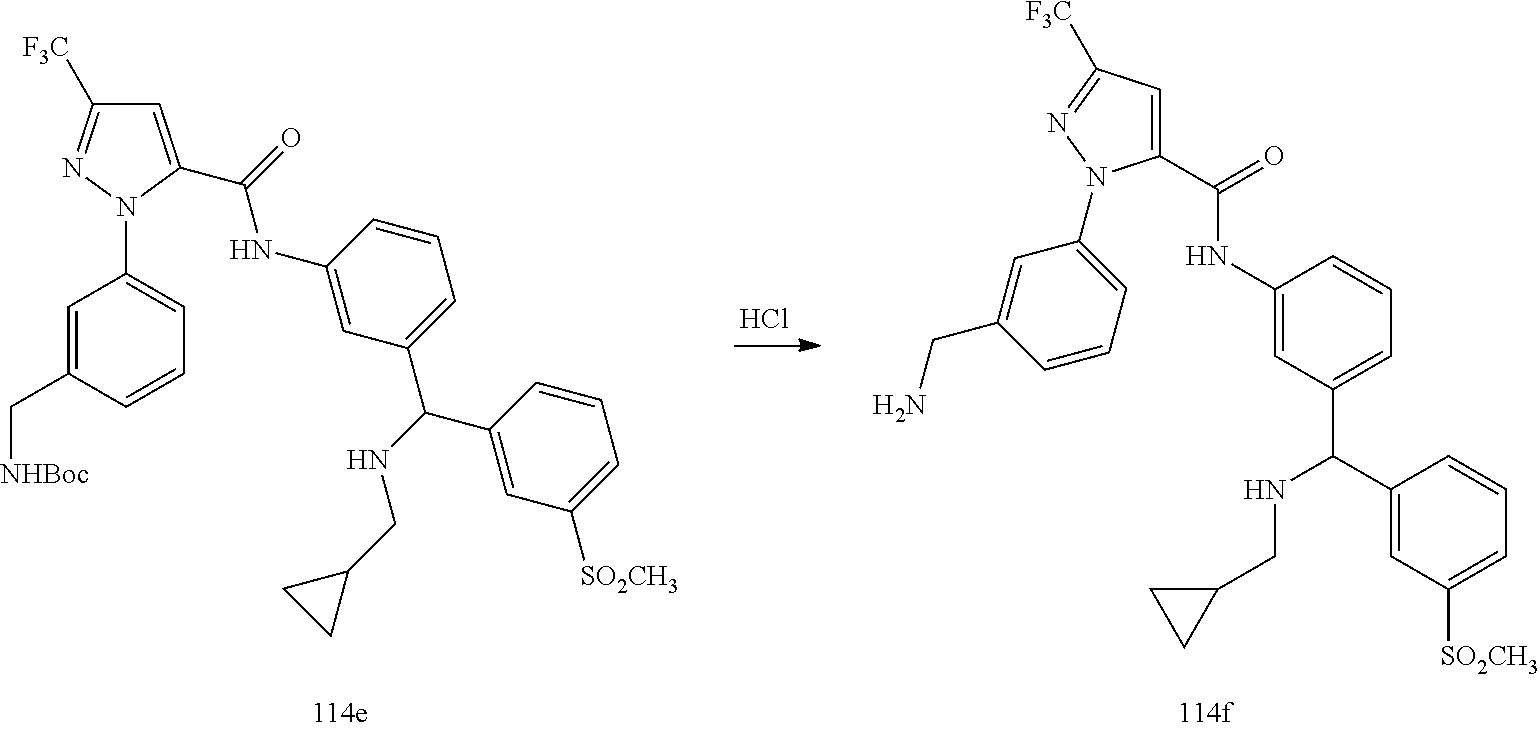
Cl.C1(C(NC2=CC(C(C3=CC([SO2CH3])=CC=C3)NCC3CC3)=CC=C2)=O)=CC([F3C])=NN1C1=CC=CC(CN)=C1.C1=C(C[NHBoc])C=CC=C1N1C(C(=O)NC2=CC(C(NCC3CC3)C3=CC([SO2CH3])=CC=C3)=CC=C2)=CC([F3C])=N1
